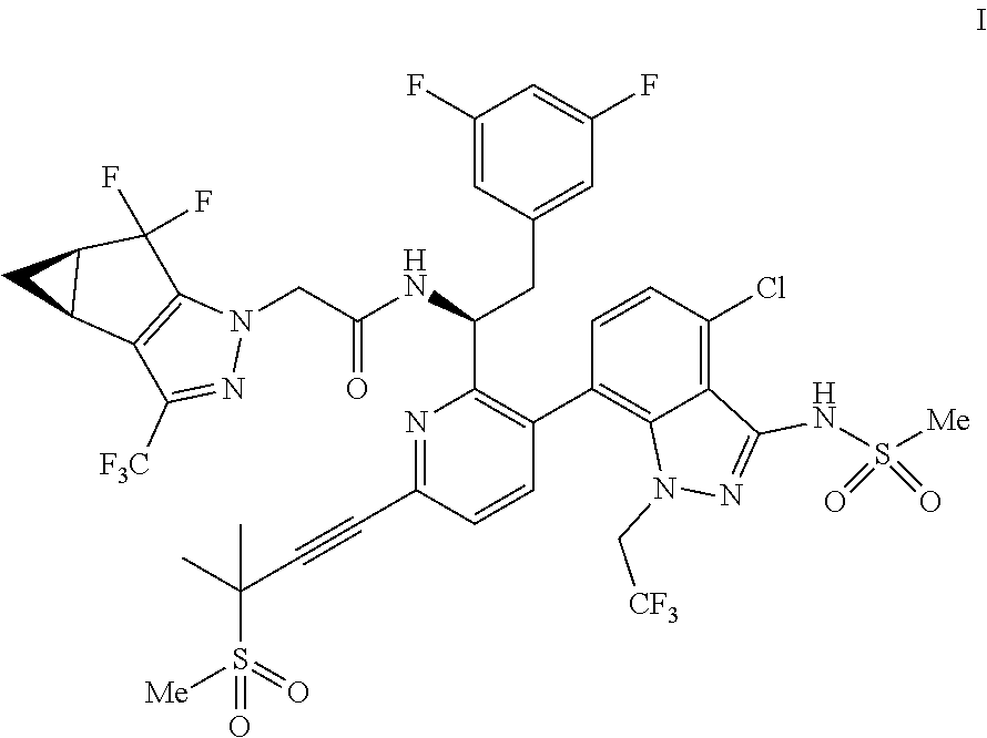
N1(C[CF3])N=C(NS([Me])(=O)=O)C2=C(Cl)C=CC(C3=C(C(NC(CN4C5=C(C([F3C])=N4)C4CC4C5(F)F)=O)CC4=CC(F)=CC(F)=C4)N=C(C#CC(S(=O)(=O)[Me])(C)C)C=C3)=C12
